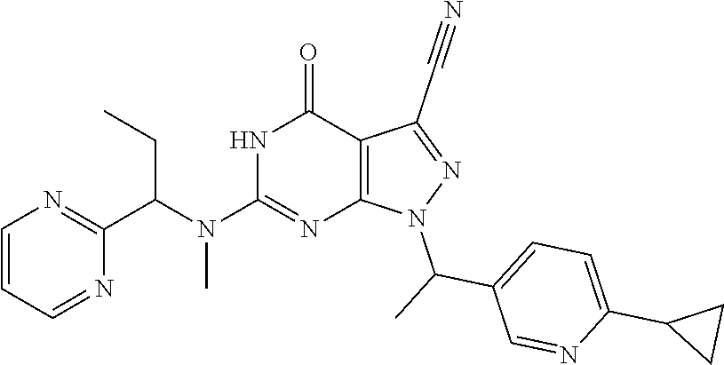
C1=CC=NC(C(N(C2=NC3=C(C(=O)N2)C(C#N)=NN3C(C)C2=CC=C(C3CC3)N=C2)C)CC)=N1
